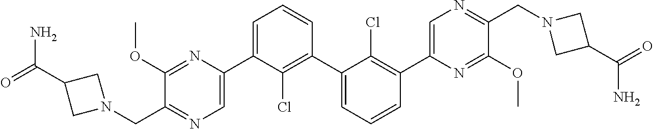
C1(OC)=NC(C2=CC=CC(C3=CC=CC(C4=CN=C(CN5CC(C(=O)N)C5)C(OC)=N4)=C3Cl)=C2Cl)=CN=C1CN1CC(C(=O)N)C1
